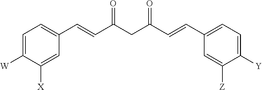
C1=C([W])C([X])=CC(C=CC(CC(C=CC2=CC=C([Y])C([Z])=C2)=O)=O)=C1
